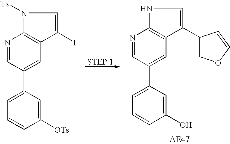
N1=CC(C2=CC=CC([OTs])=C2)=CC2=C1N([Ts])C=C2I.N1=CC(C2=CC=CC(O)=C2)=CC2=C1NC=C2C1=COC=C1
